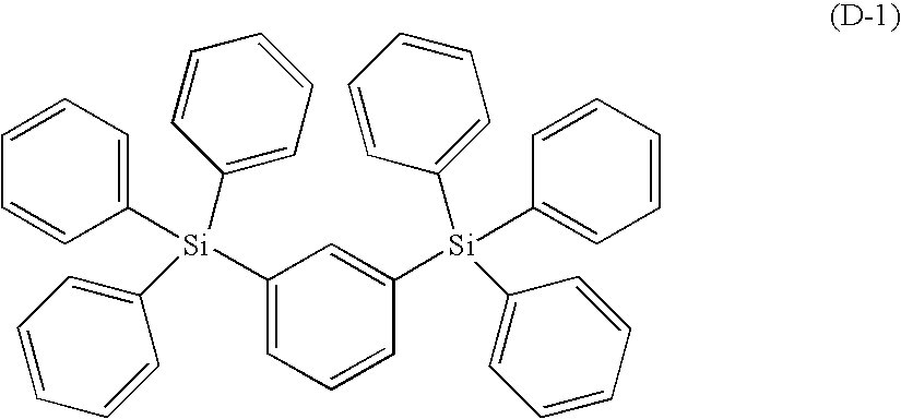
C1([Si](C2=CC=CC=C2)(C2=CC=CC=C2)C2=CC=CC=C2)=CC=CC([Si](C2=CC=CC=C2)(C2=CC=CC=C2)C2=CC=CC=C2)=C1
